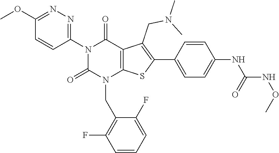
C1(N2C(=O)N(CC3=C(F)C=CC=C3F)C3=C(C2=O)C(CN(C)C)=C(C2=CC=C(NC(NOC)=O)C=C2)S3)=NN=C(OC)C=C1
